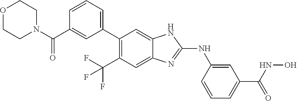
C1=CC=C(C2=C(C(F)(F)F)C=C3C(=C2)NC(NC2=CC(C(NO)=O)=CC=C2)=N3)C=C1C(N1CCOCC1)=O
